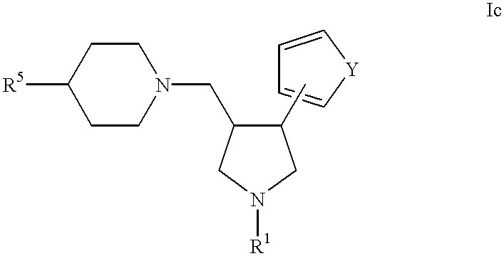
[R5]C1CCN(CC2C(C)CN([R1])C2)CC1.C1=C[Y]C=C1
